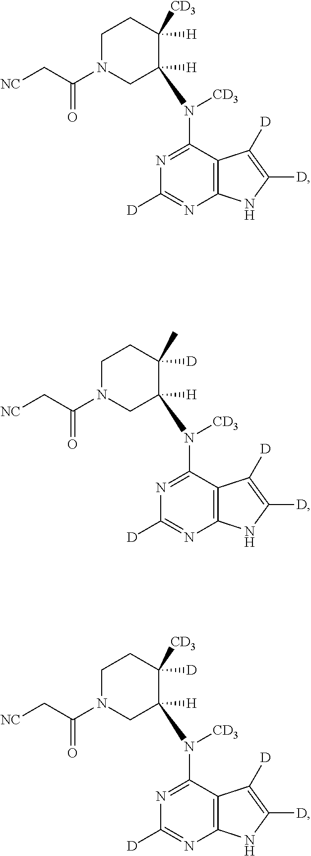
C12=C(C(N([CD3])C3([H])CN(C(C[NC])=O)CCC3([H])[CD3])=NC([D])=N1)C([D])=C([D])N2.C12=C(C(N([CD3])C3([H])CN(C(C[NC])=O)CCC3([D])C)=NC([D])=N1)C([D])=C([D])N2.C12=C(C(N([CD3])C3([H])CN(C(C[NC])=O)CCC3([D])[CD3])=NC([D])=N1)C([D])=C([D])N2
